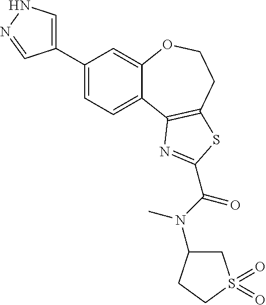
C1(C2=CNN=C2)=CC=C2C(=C1)OCCC1=C2N=C(C(N(C)C2CS(=O)(=O)CC2)=O)S1
